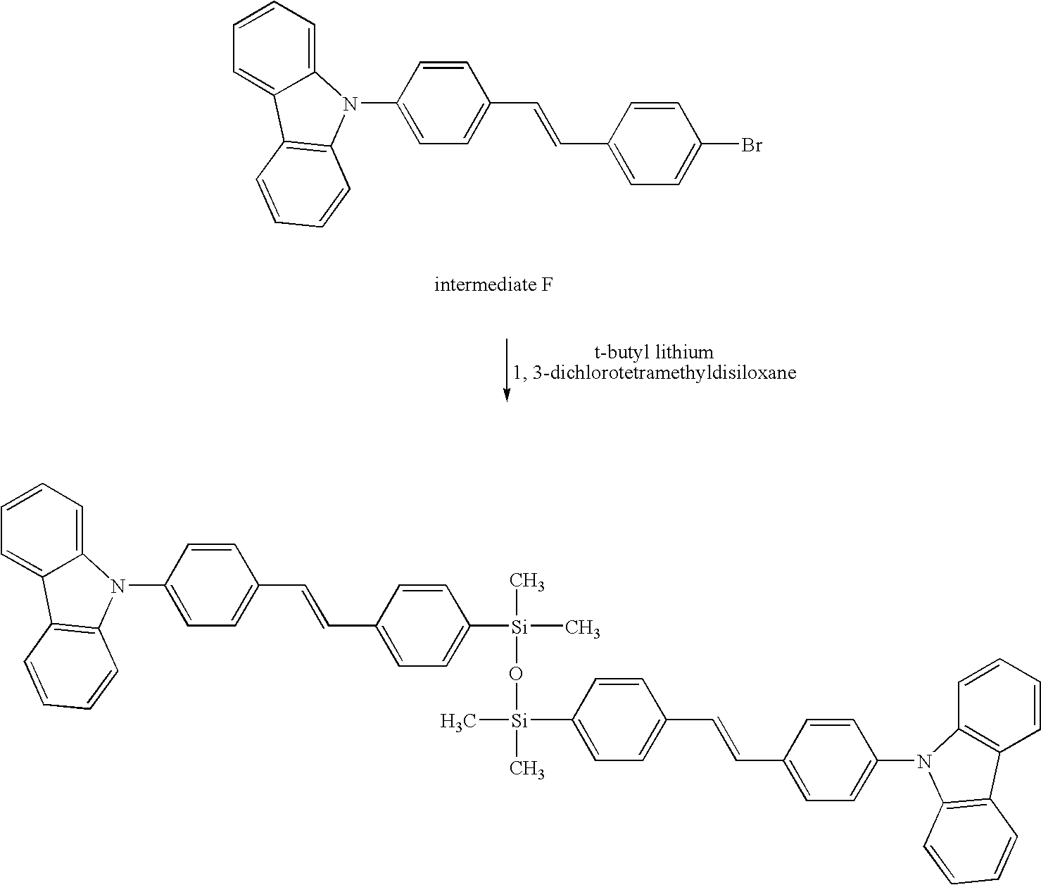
C1(N2C3=CC=CC=C3C3=C2C=CC=C3)=CC=C(C=CC2=CC=C(Br)C=C2)C=C1.C1=C(N2C3=CC=CC=C3C3=C2C=CC=C3)C=CC(C=CC2=CC=C([Si](C)(O[Si](C)(C3=CC=C(C=CC4=CC=C(N5C6=C(C=CC=C6)C6=C5C=CC=C6)C=C4)C=C3)C)C)C=C2)=C1
